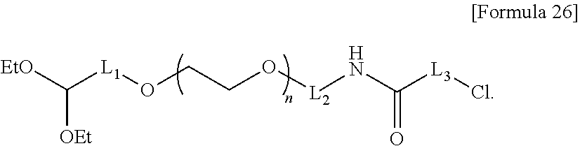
[EtO]C([L1]OCCO[L2]NC(=O)[L3]Cl)[OEt]
